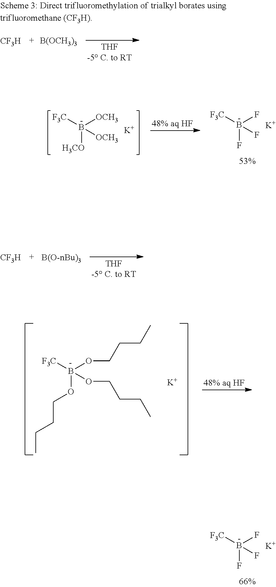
B([H3CO])([OCH3])([OCH3])[F3C].[K].B(F)(F)(F)[F3C].[K].[CF3H].[B(OCH3)3].[CF3H].[B(O-nBu)3].B(OCCCC)(OCCCC)(OCCCC)[F3C].[K].B(F)(F)(F)[F3C].[K]
